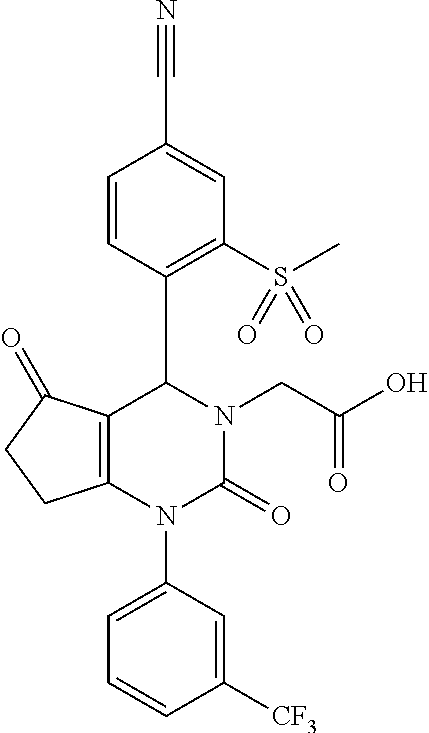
C12=C(N(C3=CC=CC([CF3])=C3)C(=O)N(CC(O)=O)C1C1=C(S(C)(=O)=O)C=C(C#N)C=C1)CCC2=O
